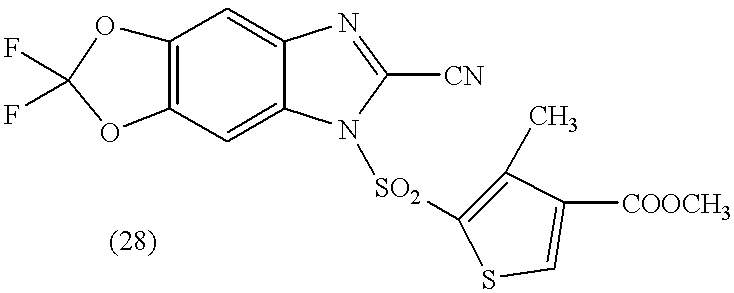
C12=C(C=C3C(=C1)N=C([CN])N3[SO2]C1=C(C)C([COOCH3])=CS1)OC(F)(F)O2
